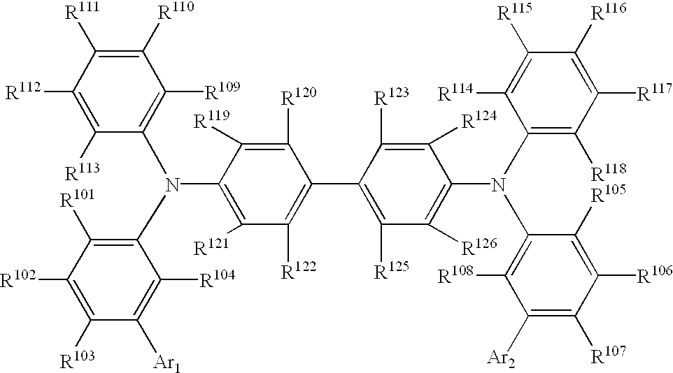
C1([R120])=C([R119])C(N(C2=C([R109])C([R110])=C([R111])C([R112])=C2[R113])C2=C([R101])C([R102])=C([R103])C([Ar1])=C2[R104])=C([R121])C([R122])=C1C1=C([R125])C([R126])=C(N(C2=C([R108])C([Ar2])=C([R107])C([R106])=C2[R105])C2=C([R118])C([R117])=C([R116])C([R115])=C2[R114])C([R124])=C1[R123]
